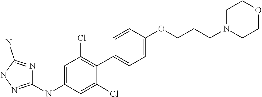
C1=C(NC2=NNC(N)=N2)C=C(Cl)C(C2=CC=C(OCCCN3CCOCC3)C=C2)=C1Cl
